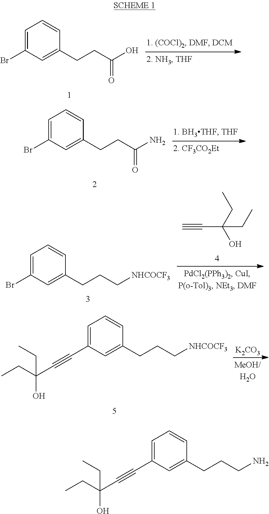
C1=C(Br)C=C(CCC(O)=O)C=C1.C1=C(Br)C=C(CCC(N)=O)C=C1.C#CC(O)(CC)CC.C1=C(Br)C=C(CCC[NHCOCF3])C=C1.[K2CO3].C1=C(C#CC(O)(CC)CC)C=C(CCC[NHCOCF3])C=C1.C1=C(C#CC(O)(CC)CC)C=C(CCCN)C=C1
